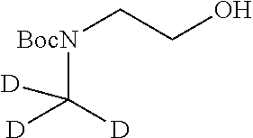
[BocN](CCO)C([D])([D])[D]
